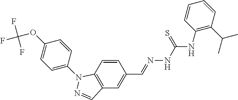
C1=CC(C=NNC(NC2=C(C(C)C)C=CC=C2)=S)=CC2=C1N(C1=CC=C(OC(F)(F)F)C=C1)N=C2
